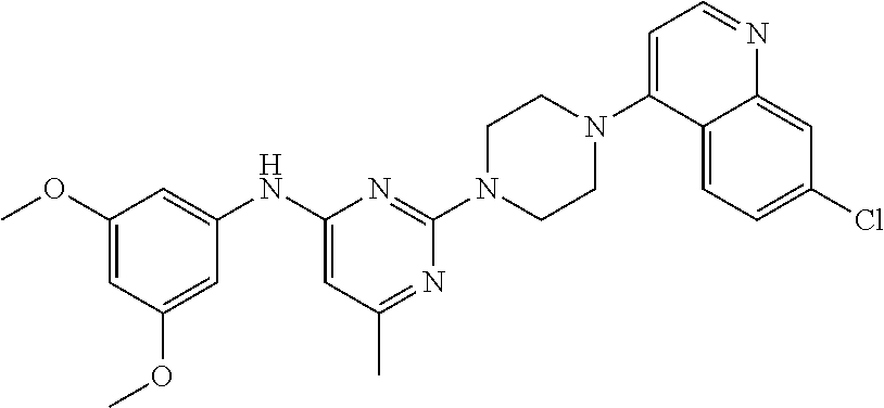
C1(OC)=CC(OC)=CC(NC2=CC(C)=NC(N3CCN(C4=CC=NC5=CC(Cl)=CC=C45)CC3)=N2)=C1
